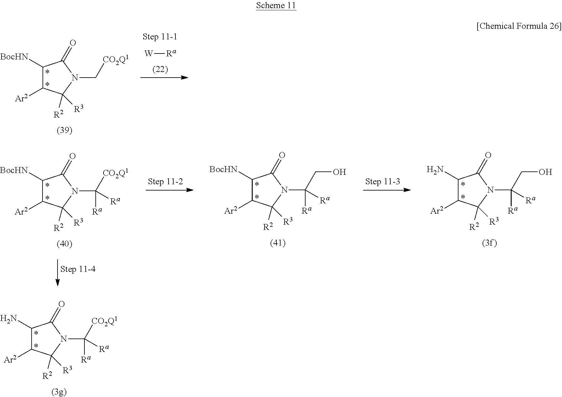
C1([BocHN])C([Ar2])C([R2])([R3])N(C[CO2Q1])C1=O.[W][Ra].C1([BocHN])C([Ar2])C([R2])([R3])N(C([Ra])([Ra])[CO2Q1])C1=O.C1([BocHN])C([Ar2])C([R2])([R3])N(C(CO)([Ra])[Ra])C1=O.C1(N)C([Ar2])C([R2])([R3])N(C(CO)([Ra])[Ra])C1=O.C1(N)C([Ar2])C([R2])([R3])N(C([CO2Q1])([Ra])[Ra])C1=O
